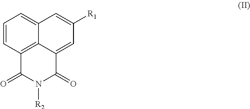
C1=CC2=C3C(=C1)C=C([R1])C=C3C(=O)N([R2])C2=O
